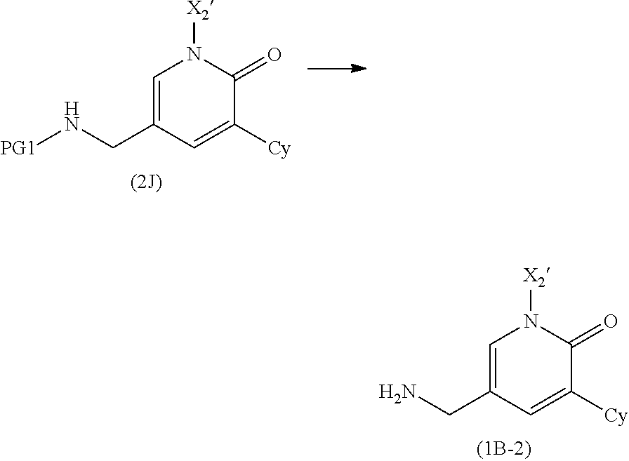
C1=C(CN[PG1])C=C([Cy])C(=O)N1[X2].C1=C(CN)C=C([Cy])C(=O)N1[X2]
